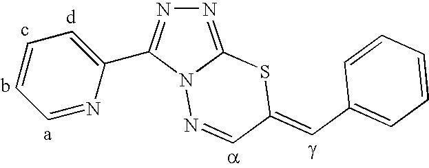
N1=C2N(N=CC(=CC3=CC=CC=C3)S2)C(C2=CC=CC=N2)=N1
